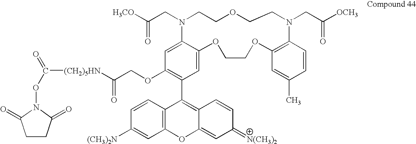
C1(OCC([(CH2)5HN]C(=O)ON2C(=O)CCC2=O)=O)=C(C2=C3C(=CC(=[N(CH3)2])C=C3)OC3=C2C=CC([(CH3)2N])=C3)C=C2C(=C1)N(CC([H3CO])=O)CCOCCN(CC([OCH3])=O)C1=C(OCCO2)C=C(C)C=C1
